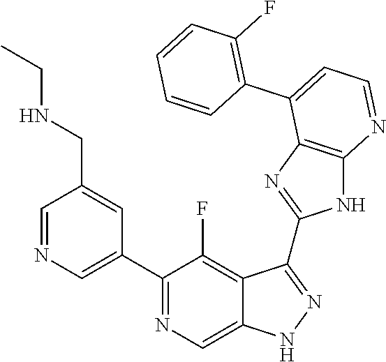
C1=NC=C(C2=NC=C3C(=C2F)C(C2=NC4=C(N2)N=CC=C4C2=C(F)C=CC=C2)=NN3)C=C1CNCC
